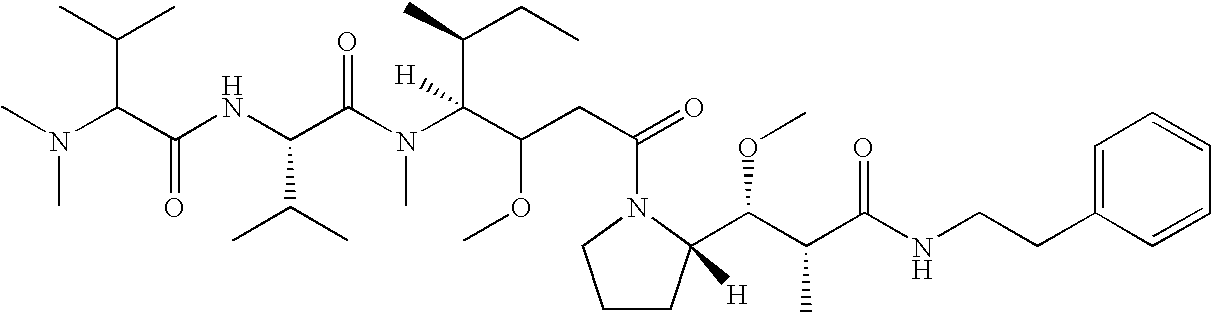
N(C(C(NC(C(N(C(C(CC(N1C(C(C(C(=O)NCCC2=CC=CC=C2)C)OC)([H])CCC1)=O)OC)(C(C)CC)[H])C)=O)C(C)C)=O)C(C)C)(C)C
